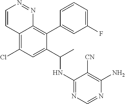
C12=C(Cl)C=C(C(C)NC3=NC=NC(N)=C3[CN])C(C3=CC(F)=CC=C3)=C1N=NC=C2
